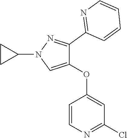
C1=CN=C(Cl)C=C1OC1=CN(C2CC2)N=C1C1=NC=CC=C1
